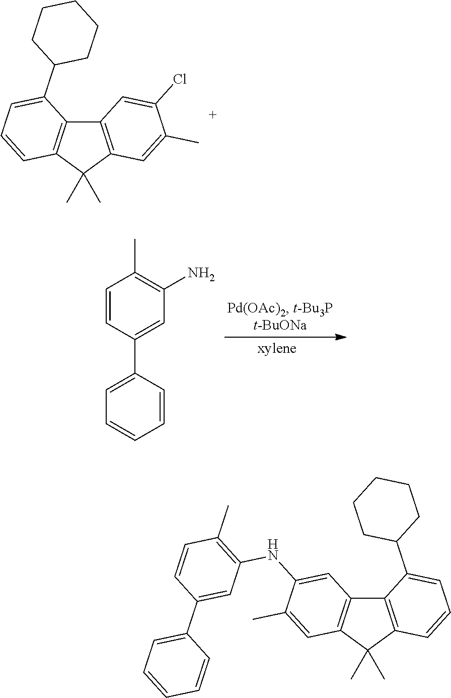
C12=C(C(C)(C)C3=C1C=C(Cl)C(C)=C3)C=CC=C2C1CCCCC1.C1=CC(C2=CC=CC=C2)=CC(N)=C1C.C12=C(C(C)(C)C3=C1C=C(NC1=C(C)C=CC(C4=CC=CC=C4)=C1)C(C)=C3)C=CC=C2C1CCCCC1
